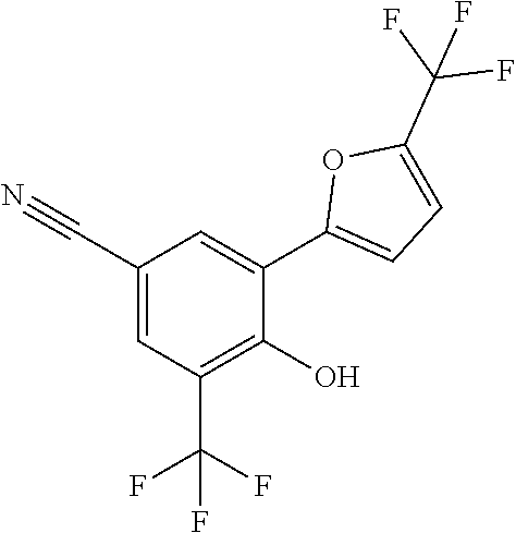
C1=C(C#N)C=C(C2=CC=C(C(F)(F)F)O2)C(O)=C1C(F)(F)F
